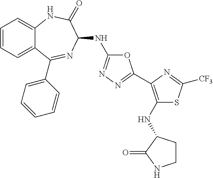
O1C(NC2N=C(C3=CC=CC=C3)C3=CC=CC=C3NC2=O)=NN=C1C1=C(NC2CCNC2=O)SC([CF3])=N1
